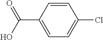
C1(C(O)=O)=CC=C(Cl)C=C1
